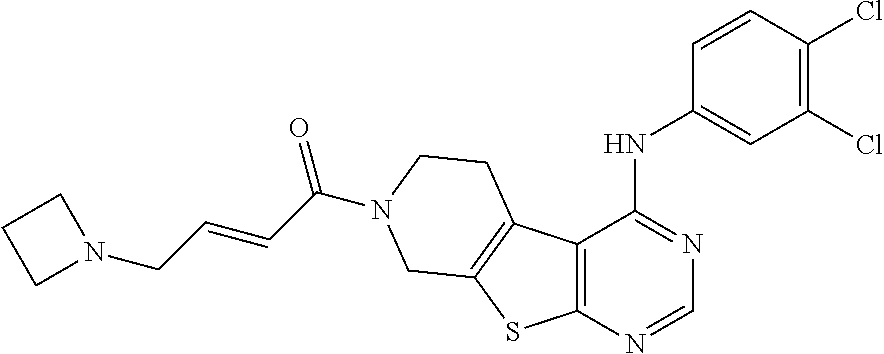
C1(Cl)=C(Cl)C=CC(NC2=NC=NC3=C2C2=C(S3)CN(C(C=CCN3CCC3)=O)CC2)=C1
